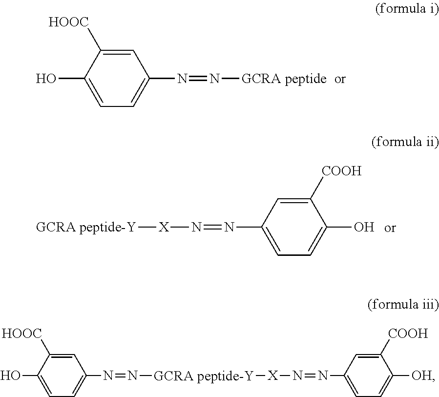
C1=C([HOOC])C(O)=CC=C1N=N[GCRA peptide].[GCRA peptide-Y][X]N=NC1=CC=C(O)C([COOH])=C1.C1=C([HOOC])C(O)=CC=C1N=N[GCRA peptide-Y][X]N=NC1=CC=C([OH])C([COOH])=C1
